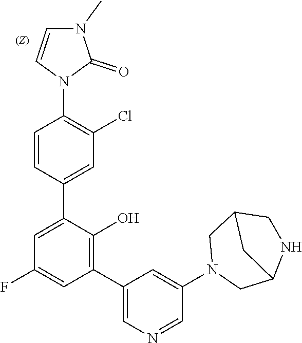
C1=CN(C2=C(Cl)C=C(C3=CC(F)=CC(C4=CN=CC(N5CC6NCC(C5)C6)=C4)=C3O)C=C2)C(=O)N1C
